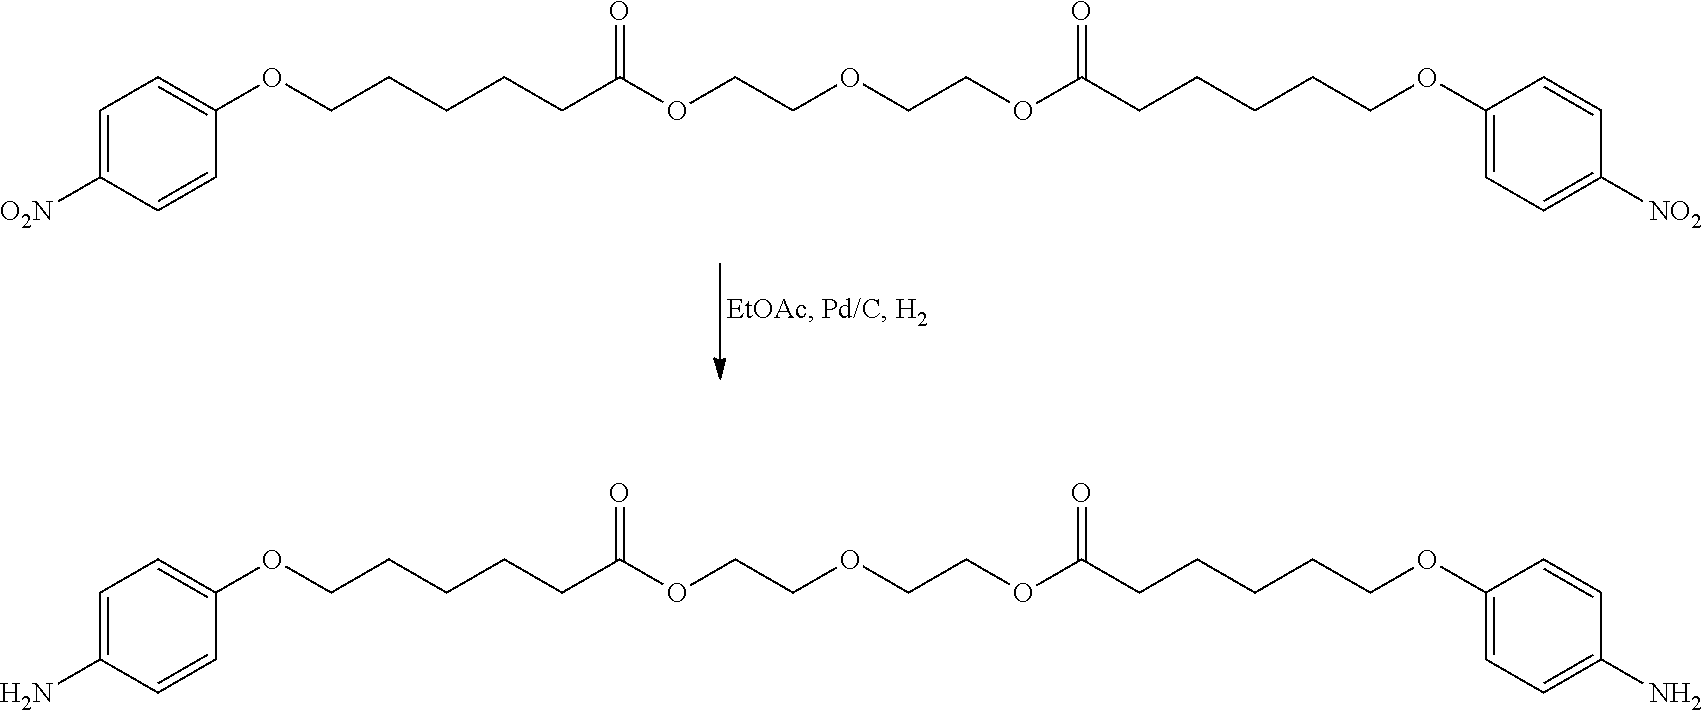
C(CCCCC(OCCOCCOC(CCCCCOC1=CC=C([NO2])C=C1)=O)=O)OC1=CC=C([O2N])C=C1.C(CCCCC(OCCOCCOC(CCCCCOC1=CC=C(N)C=C1)=O)=O)OC1=CC=C(N)C=C1
